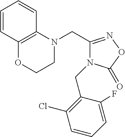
C1N(CC2=NOC(=O)N2CC2=C(Cl)C=CC=C2F)C2=C(OC1)C=CC=C2
